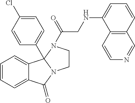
C1=CC=C2C(=C1)C(=O)N1CCN(C(=O)CNC3=CC=CC4=C3C=CN=C4)C21C1=CC=C(Cl)C=C1
